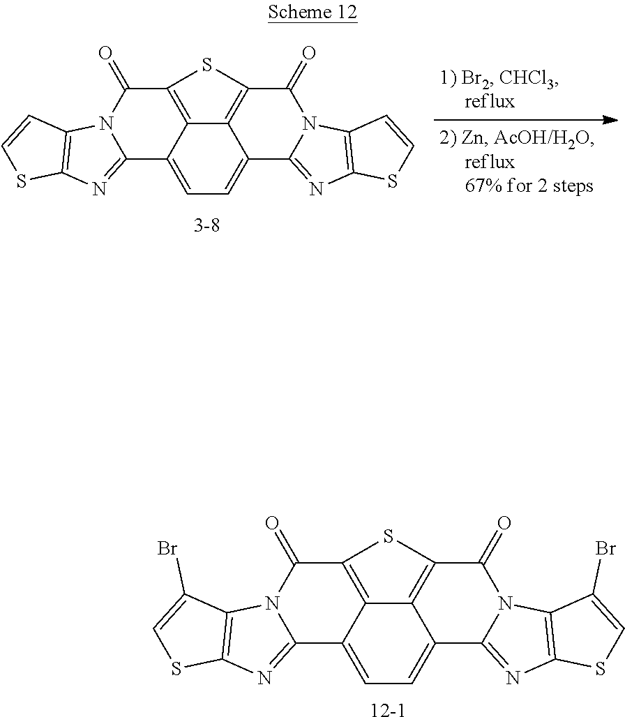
C12=CC=C3C4=C(C(=O)N5C3=NC3=C5C=CS3)SC(=C14)C(=O)N1C2=NC2=C1C=CS2.[3-8].C12=CC=C3C4=C(C(=O)N5C3=NC3=C5C(Br)=CS3)SC(=C14)C(=O)N1C2=NC2=C1C(Br)=CS2.[12-1]
